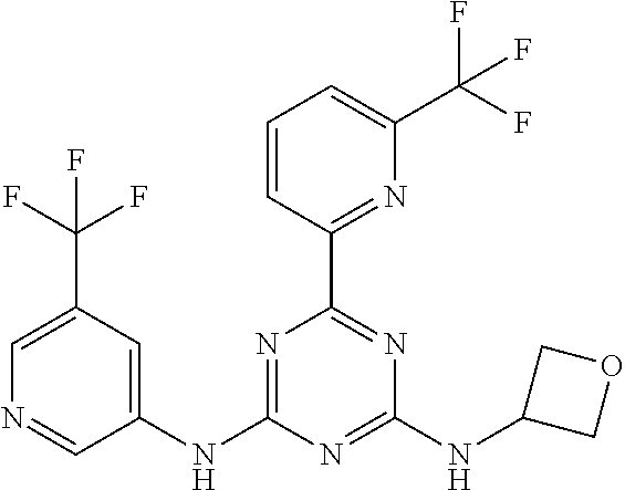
C1=C(C(F)(F)F)C=C(NC2=NC(C3=NC(C(F)(F)F)=CC=C3)=NC(NC3COC3)=N2)C=N1
